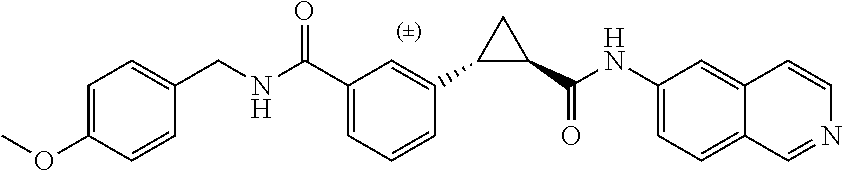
C1=C(C(NCC2=CC=C(OC)C=C2)=O)C=C(C2C(C(NC3=CC=C4C(=C3)C=CN=C4)=O)C2)C=C1
